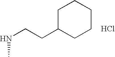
CNCCC1CCCCC1.Cl
